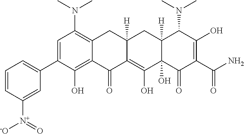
C1=C(C2=CC=CC([N+]([-O])=O)=C2)C(O)=C2C(=C1N(C)C)CC1([H])C(=C(O)C3(O)C([H])(C1)C(N(C)C)C(O)=C(C(N)=O)C3=O)C2=O
